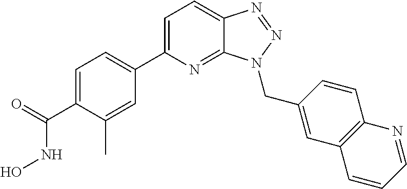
C1=C(C(=O)NO)C(C)=CC(C2=CC=C3C(=N2)N(CC2=CC4=C(C=C2)N=CC=C4)N=N3)=C1
